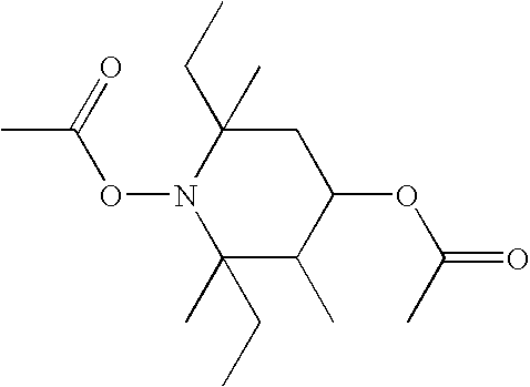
C1(C)(CC)C(C)C(OC(=O)C)CC(CC)(C)N1OC(=O)C
